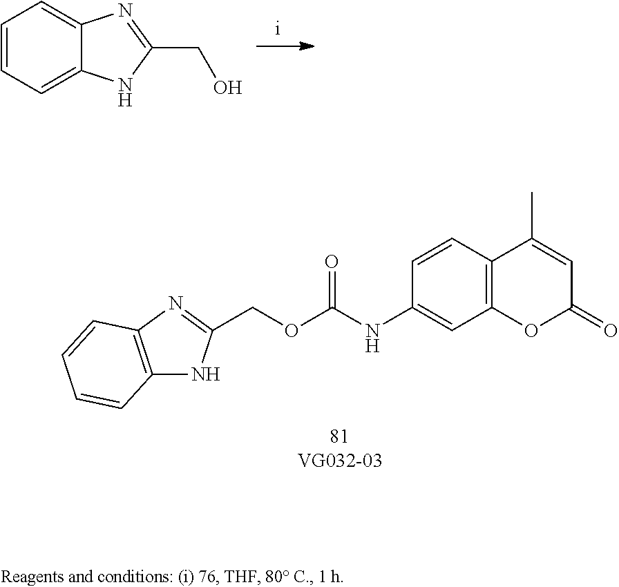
O(C(=O)NC1=CC2=C(C=C1)C(C)=CC(=O)O2)CC1=NC2=C(N1)C=CC=C2.C1=CC=C2C(=C1)N=C(CO)N2
